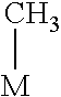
C[M]
